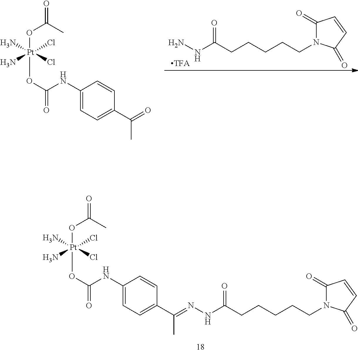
O=C(C)O[Pt](N)(N)(Cl)(Cl)OC(=O)NC1=CC=C(C(=NNC(CCCCCN2C(=O)C=CC2=O)=O)C)C=C1.O=C(C)O[Pt](N)(N)(Cl)(Cl)OC(=O)NC1=CC=C(C(=O)C)C=C1.C1(=O)N(CCCCCC(NN)=O)C(=O)C=C1
